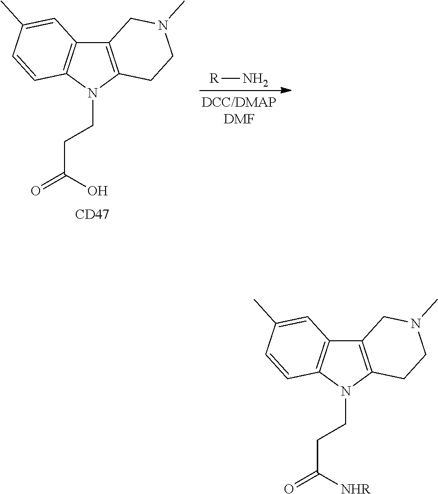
[R]N.C12=C(N(CCC(O)=O)C3=C1C=C(C)C=C3)CCN(C)C2.[CD47].C12=C(N(CCC([NHR])=O)C3=C1C=C(C)C=C3)CCN(C)C2
